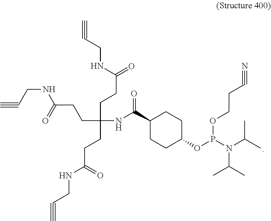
C1(C(NC(CCC(NCC#C)=O)(CCC(=O)NCC#C)CCC(NCC#C)=O)=O)CCC(OP(N(C(C)C)C(C)C)OCCC#N)CC1
